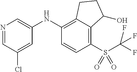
C1(NC2=C3C(=C(S(C(F)(F)F)(=O)=O)C=C2)C(O)CC3)=CN=CC(Cl)=C1
